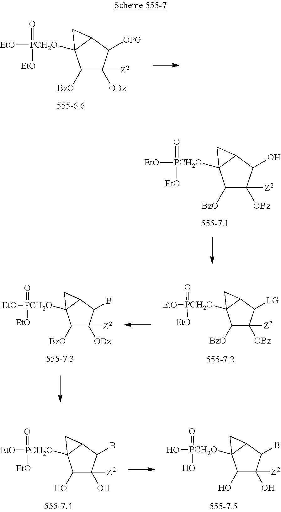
C1([BzO])C([OBz])([Z2])C([OPG])C2C1([PCH2O]([EtO])(=O)[EtO])C2.C1([BzO])C([OBz])([Z2])C(O)C2C1([PCH2O]([EtO])(=O)[EtO])C2.C1(O)C(O)([Z2])C(B)C2C1([PCH2O]([EtO])(=O)[EtO])C2.C1(O)C(O)([Z2])C(B)C2C1([PCH2O](O)(=O)O)C2.C1([BzO])C([OBz])([Z2])C([LG])C2C1([PCH2O]([EtO])(=O)[EtO])C2.C1([BzO])C([OBz])([Z2])C(B)C2C1([PCH2O]([EtO])(=O)[EtO])C2
